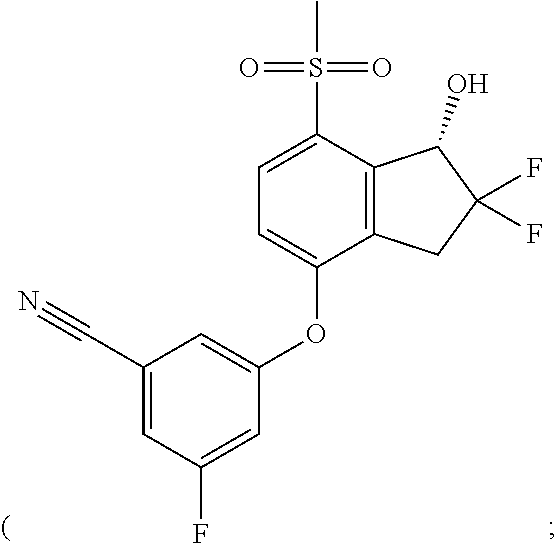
C1(C#N)=CC(F)=CC(OC2=CC=C(S(=O)(=O)C)C3=C2CC(F)(F)C3O)=C1
